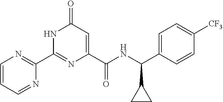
C1(C2=NC=CC=N2)=NC(C(NC(C2=CC=C([CF3])C=C2)C2CC2)=O)=CC(=O)N1
